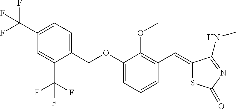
C1=C(OCC2=CC=C(C(F)(F)F)C=C2C(F)(F)F)C(OC)=C(C=C2SC(=O)N=C2NC)C=C1
